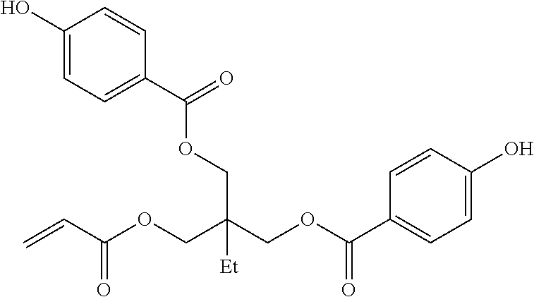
O(C(C1=CC=C(O)C=C1)=O)CC(COC(=O)C=C)(COC(C1=CC=C(O)C=C1)=O)[Et]
